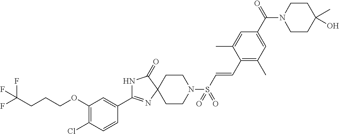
N1C(C2=CC(OCCCC(F)(F)F)=C(Cl)C=C2)=NC2(C1=O)CCN(S(C=CC1=C(C)C=C(C(N3CCC(C)(O)CC3)=O)C=C1C)(=O)=O)CC2
